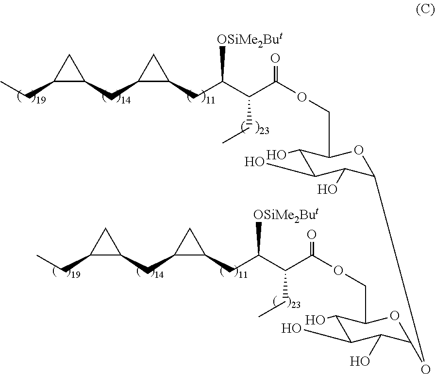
CCC1C(CC2C(CC(C(C(OCC3C(O)C(O)C(O)C(OC4C(O)C(O)C(O)C(COC(C(C(CC5C(CC6C(CC)C6)C5)[OSiMe2But])CC)=O)O4)O3)=O)CC)[OSiMe2But])C2)C1
